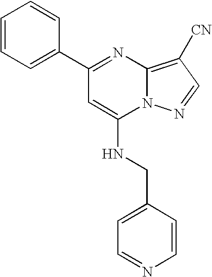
C1(C2=NC3=C([CN])C=NN3C(NCC3=CC=NC=C3)=C2)=CC=CC=C1
